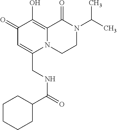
C1(=O)C=C(CNC(C2CCCCC2)=O)N2C(=C1O)C(=O)N(C(C)C)CC2
